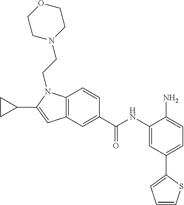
C12=C(C=C(C(NC3=CC(C4=CC=CS4)=CC=C3N)=O)C=C1)C=C(C1CC1)N2CCN1CCOCC1
